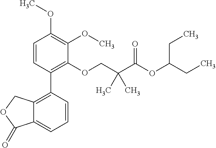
C1=CC(C2=C3C(=CC=C2)C(=O)OC3)=C(OCC(C(OC(CC)CC)=O)(C)C)C(OC)=C1OC
